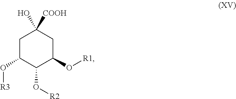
C1C(O[R3])C(O[R2])C(O[R1])CC1(O)[COOH]
